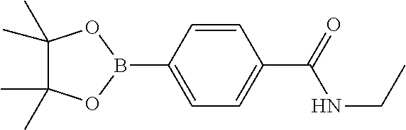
C1(B2OC(C)(C)C(C)(C)O2)=CC=C(C(=O)NCC)C=C1
